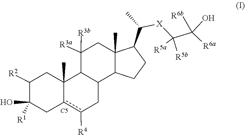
C1c2c([R4])CC3C(C2(C)CC([R2])C1(O)[R1])C([R3a])([R3b])CC1(C)C(C([X]C([R5a])(C([R6b])(O)[R6a])[R5b])C)CCC13.[C5]
